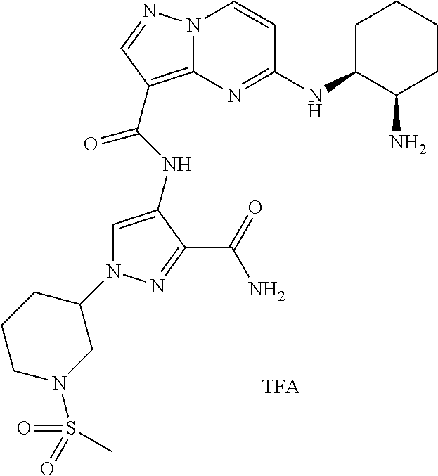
N1(C2CCCN(S(=O)(=O)C)C2)C=C(NC(=O)C2=C3N(C=CC(NC4C(N)CCCC4)=N3)N=C2)C(C(=O)N)=N1
